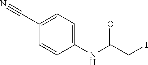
C1=CC(NC(CI)=O)=CC=C1C#N
